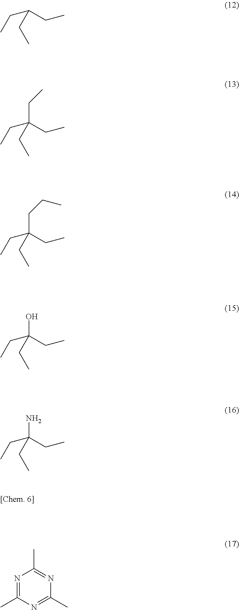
CCC(CC)CC.CCC(CC)(CC)CC.CCC(CC)(CC)CCC.CCC(CC)(CC)O.CCC(CC)(CC)N.N1=C(C)N=C(C)N=C1C
